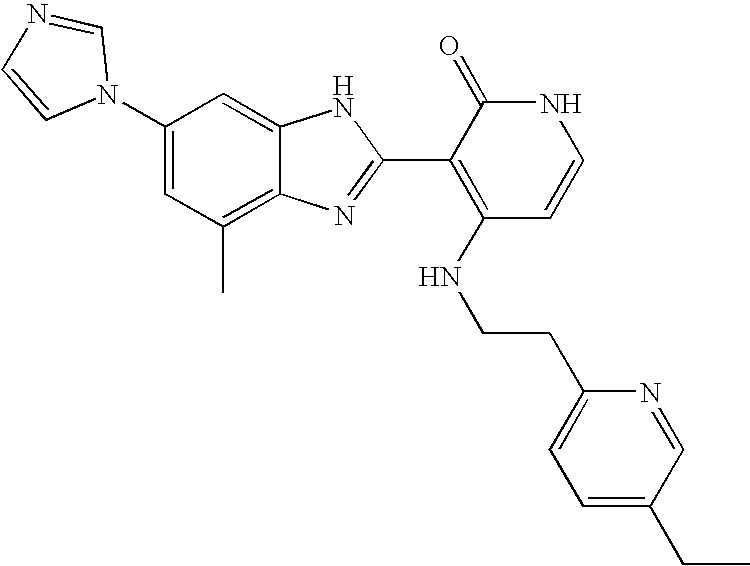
C1(C)=C2C(=CC(N3C=NC=C3)=C1)NC(C1=C(NCCC3=CC=C(CC)C=N3)C=CNC1=O)=N2
